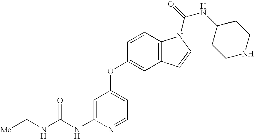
C(NC1=CC(OC2=CC3=C(C=C2)N(C(NC2CCNCC2)=O)C=C3)=CC=N1)(NC[Me])=O
